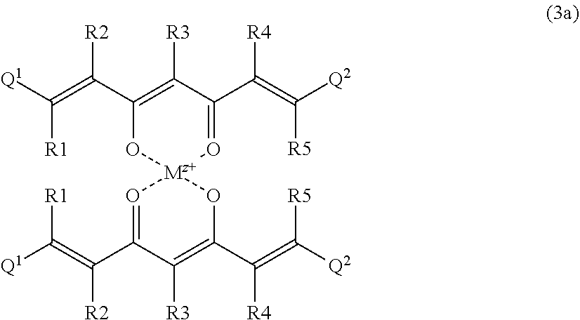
O1=C(C(=C([Q1])[R1])[R2])C([R3])=C(C(=C([Q2])[R5])[R4])O[Mz+]12O=C(C(=C([Q2])[R5])[R4])C([R3])=C(C(=C([Q1])[R1])[R2])O2
